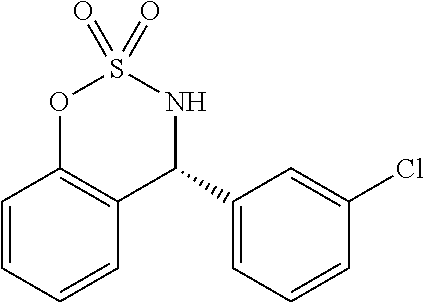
C1=CC=CC2=C1OS(=O)(=O)NC2C1=CC=CC(Cl)=C1
